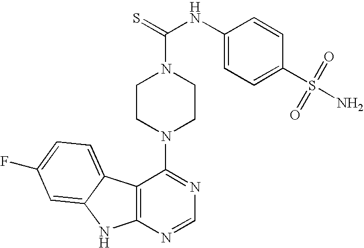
C12=C(N=CN=C1N1CCN(C(=S)NC3=CC=C(S(=O)(=O)N)C=C3)CC1)NC1=CC(F)=CC=C21
